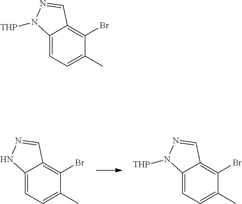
C12=CC=C(C)C(Br)=C1C=NN2[THP].C12=CC=C(C)C(Br)=C1C=NN2.C12=CC=C(C)C(Br)=C1C=NN2[THP]
